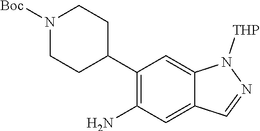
C1(C2CCN([Boc])CC2)=C(N)C=C2C(=C1)N([THP])N=C2
